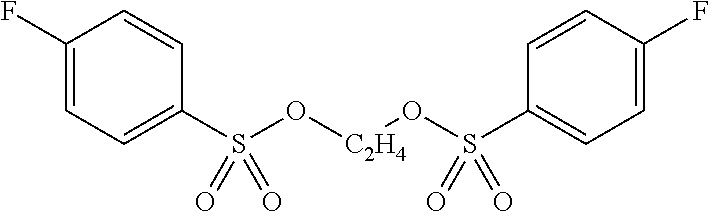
C1(F)=CC=C(S(O[C2H4]OS(C2=CC=C(F)C=C2)(=O)=O)(=O)=O)C=C1
